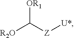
[R2O]C([Z][U*])[OR1]
